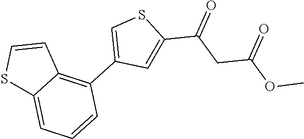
C1(C2=CSC(C(CC(OC)=O)=O)=C2)=C2C(=CC=C1)SC=C2
